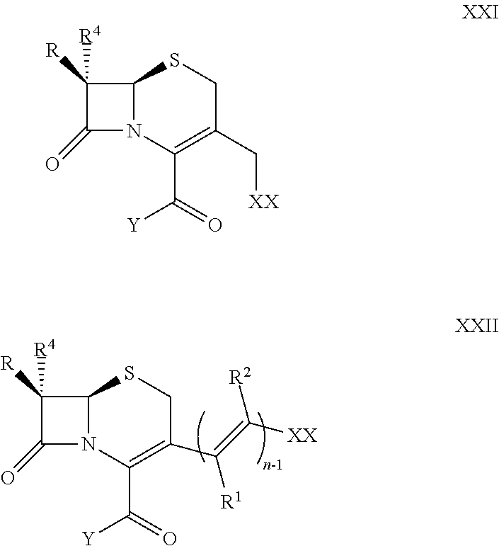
C1([R])([R4])C(=O)N2C1SCC(C(=C([XX])[R2])[R1])=C2C(=O)[Y].C1([R])([R4])C(=O)N2C1SCC(C[XX])=C2C(=O)[Y]
